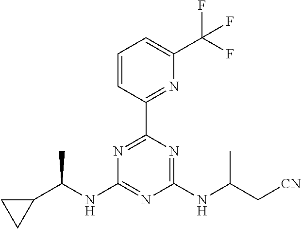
C1(C2=NC(C(F)(F)F)=CC=C2)=NC(NC(C2CC2)C)=NC(NC(C[CN])C)=N1
